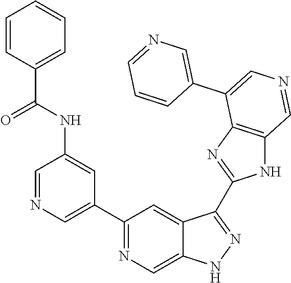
C1(C2=CN=CC(NC(=O)C3=CC=CC=C3)=C2)=NC=C2C(=C1)C(C1=NC3=C(N1)C=NC=C3C1=CN=CC=C1)=NN2
